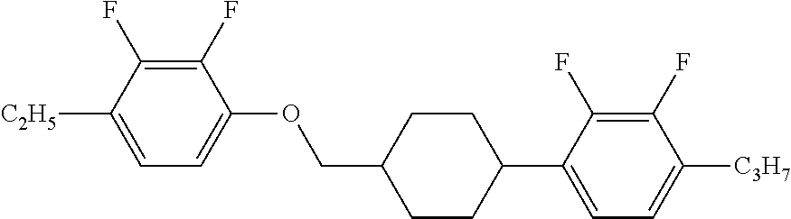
C1(F)=C(F)C([C2H5])=CC=C1OCC1CCC(C2=CC=C([C3H7])C(F)=C2F)CC1
